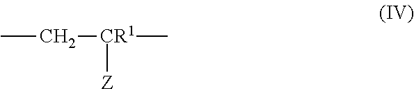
CC[CR1]([Z])C
